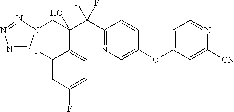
N1=CN(CC(C(C2=NC=C(OC3=CC=NC([CN])=C3)C=C2)(F)F)(O)C2=CC=C(F)C=C2F)N=N1
